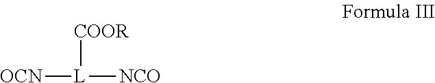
[COOR][L]([NCO])[OCN]
